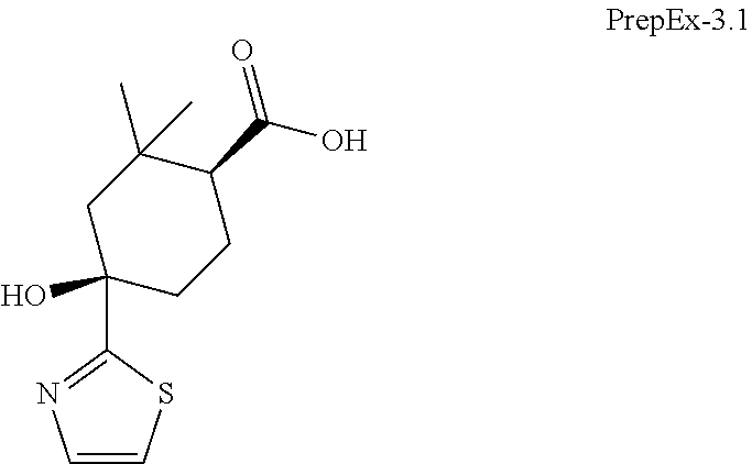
C1=CSC(C2(O)CCC(C(=O)O)C(C)(C)C2)=N1
